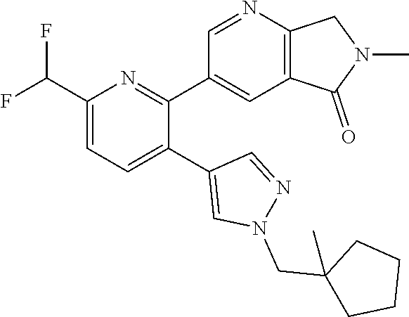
C1(C(F)F)=CC=C(C2=CN(CC3(C)CCCC3)N=C2)C(C2=CC3=C(N=C2)CN(C)C3=O)=N1
